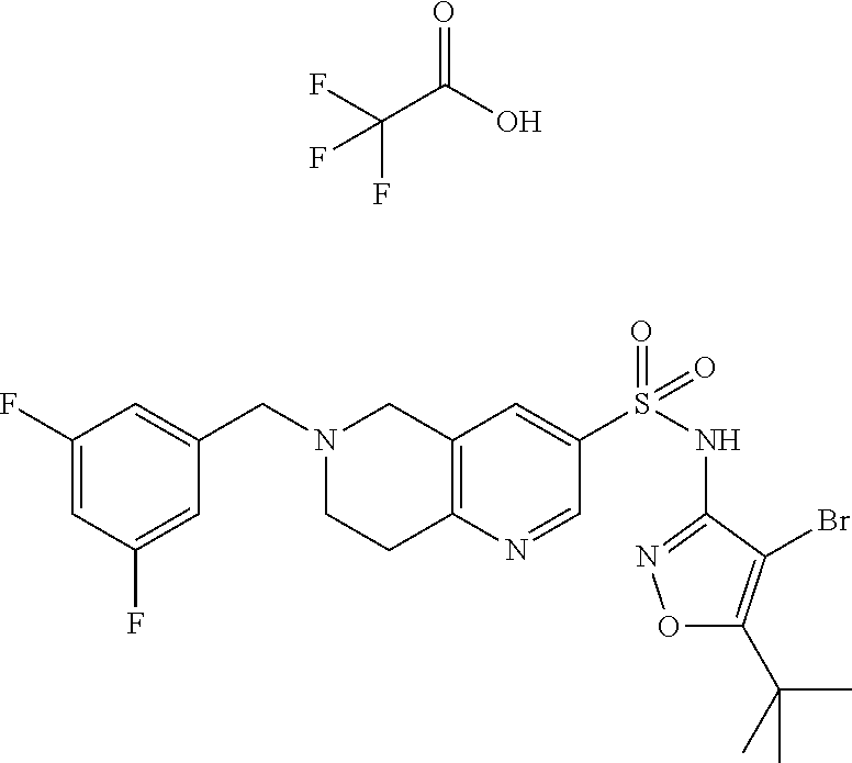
FC(C(O)=O)(F)F.C1(F)=CC(F)=CC(CN2CC3=C(N=CC(S(NC4=NOC(C(C)(C)C)=C4Br)(=O)=O)=C3)CC2)=C1
